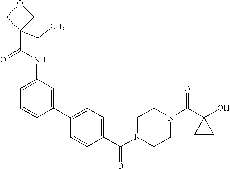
OC1(C(N2CCN(C(=O)C3=CC=C(C4=CC(NC(C5(CC)COC5)=O)=CC=C4)C=C3)CC2)=O)CC1
